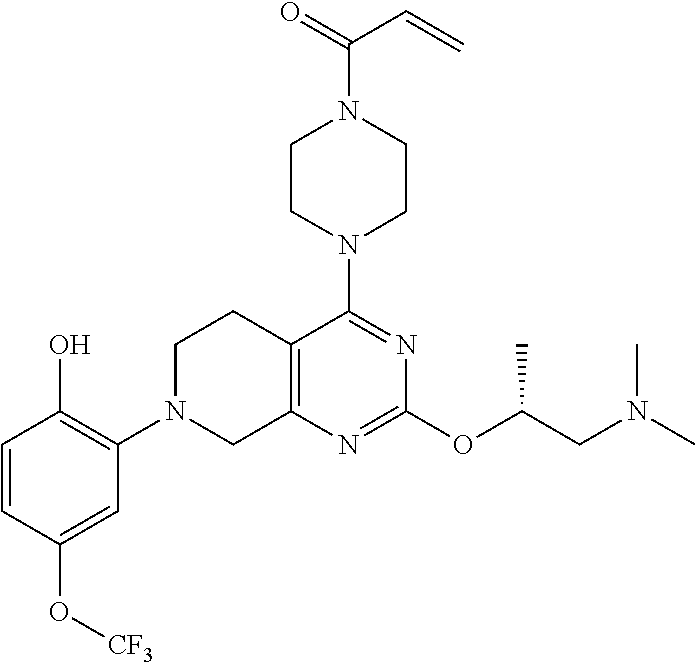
C1=CC(O[CF3])=CC(N2CC3=C(CC2)C(N2CCN(C(=O)C=C)CC2)=NC(OC(CN(C)C)C)=N3)=C1O
